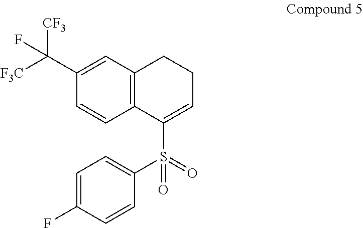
C1=CC2=C(C=C1C([F3C])([CF3])F)CCC=C2S(=O)(C1=CC=C(F)C=C1)=O
